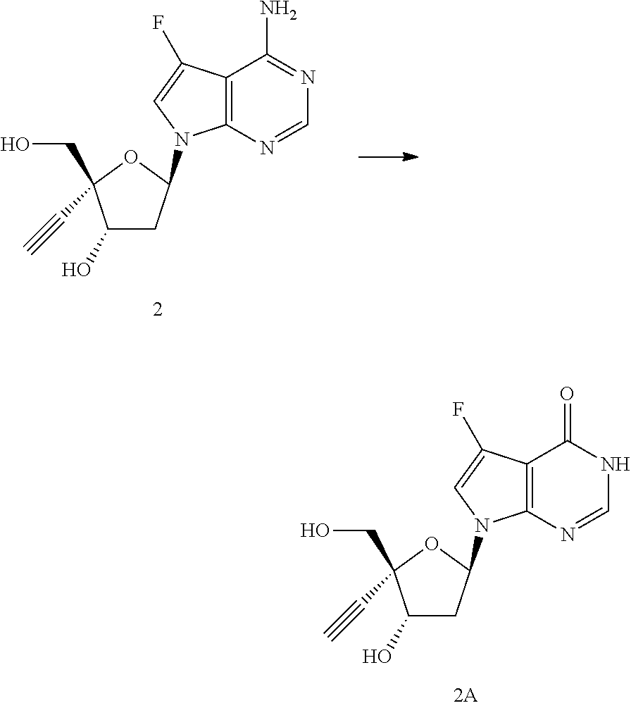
C1(O)CC(N2C3=C(C(N)=NC=N3)C(F)=C2)OC1(CO)C#C.C1(O)CC(N2C3=C(C(=O)NC=N3)C(F)=C2)OC1(CO)C#C
